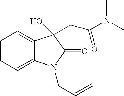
C1=CC=C2C(=C1)C(CC(N(C)C)=O)(O)C(=O)N2CC=C
